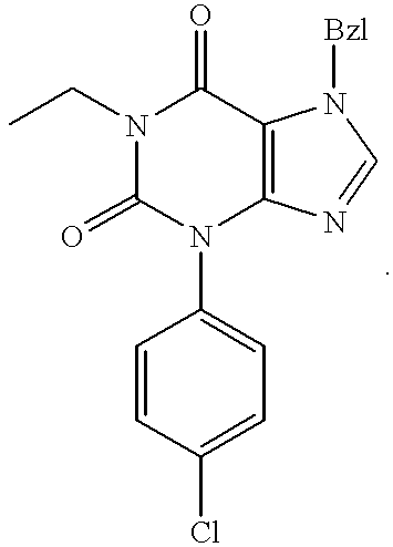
CCN1C(=O)N(C2=CC=C(Cl)C=C2)C2=C(C1=O)N([Bzl])C=N2
